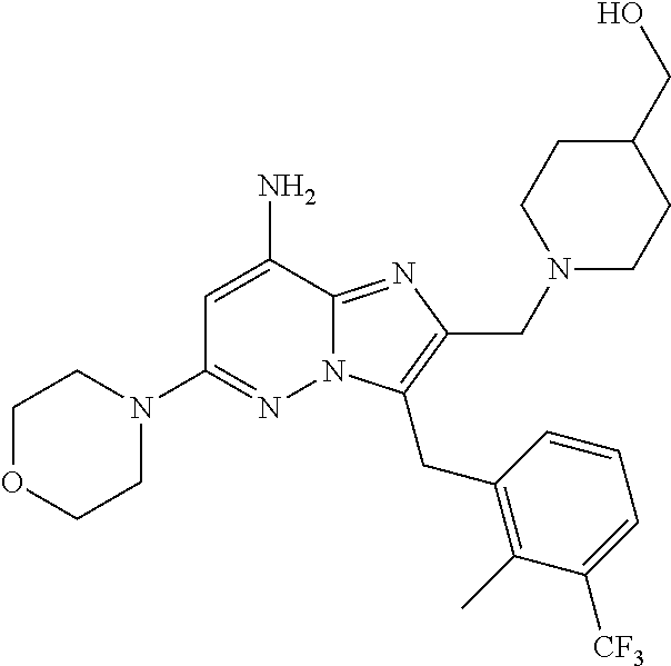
C1=C(N)C2=NC(CN3CCC(CO)CC3)=C(CC3=C(C)C([CF3])=CC=C3)N2N=C1N1CCOCC1
